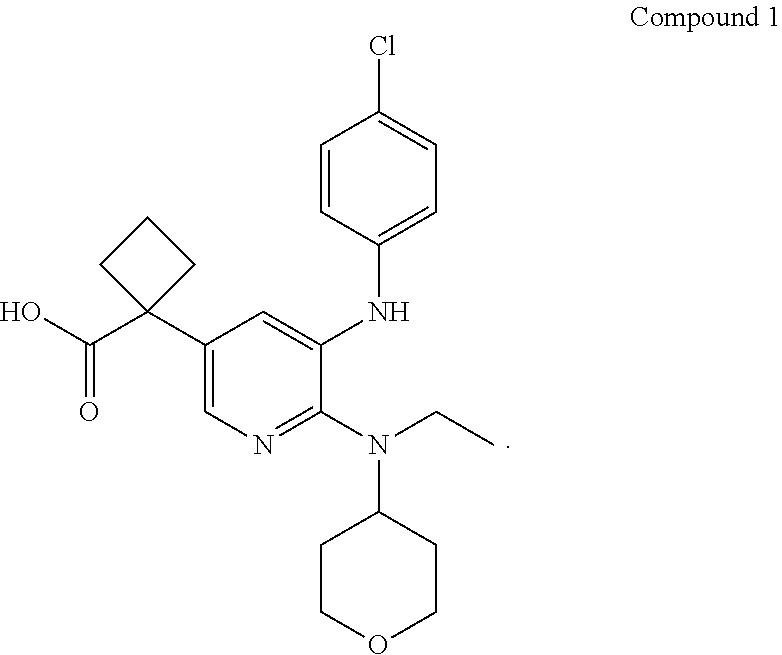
C1(C2(C(O)=O)CCC2)=CN=C(N(CC)C2CCOCC2)C(NC2=CC=C(Cl)C=C2)=C1
